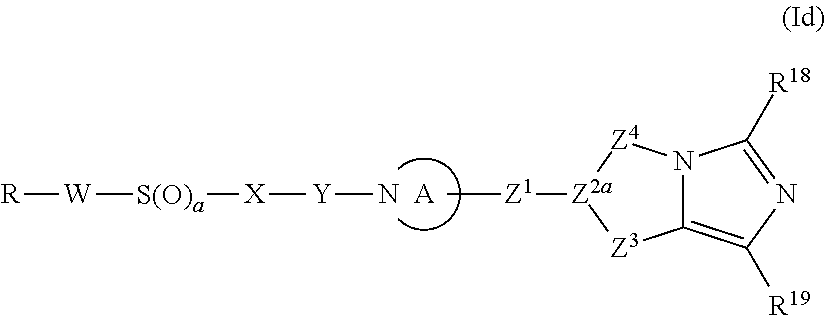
[R][W][S(O)a][X][Y]N.C[Z1][Z2a]1[Z3]C2=C([R19])N=C([R18])N2[Z4]1.[A]
